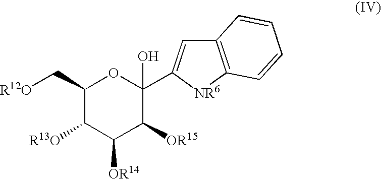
C1(C[R12O])C([R13O])C([OR14])C([OR15])C(O)(C2=CC3=C([NR6]2)C=CC=C3)O1
